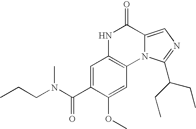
C1=C(C(N(C)CCC)=O)C(OC)=CC2=C1NC(=O)C1=CN=C(C(CC)CC)N21
